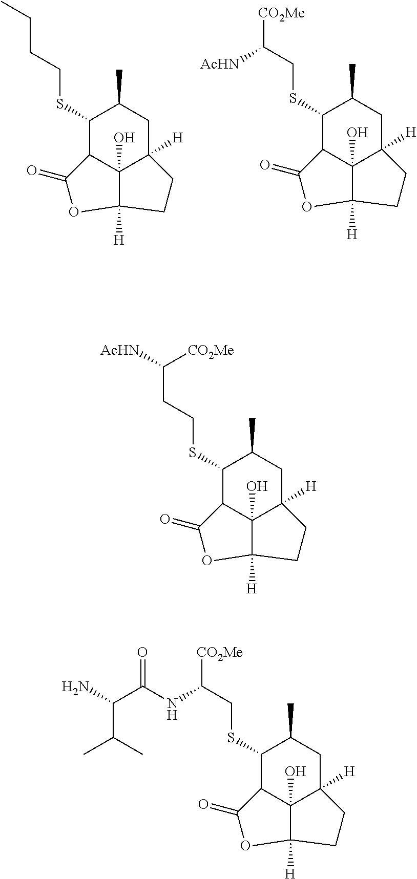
C1(SCCCC)C2C3(O)C([H])(CC1C)CCC3([H])OC2=O.C1(SCC([CO2Me])[AcHN])C2C3(O)C([H])(CC1C)CCC3([H])OC2=O.C1(SCCC([CO2Me])[AcHN])C2C3(O)C([H])(CC1C)CCC3([H])OC2=O.C1(SCC([CO2Me])NC(=O)C(C(C)C)N)C2C3(O)C([H])(CC1C)CCC3([H])OC2=O
